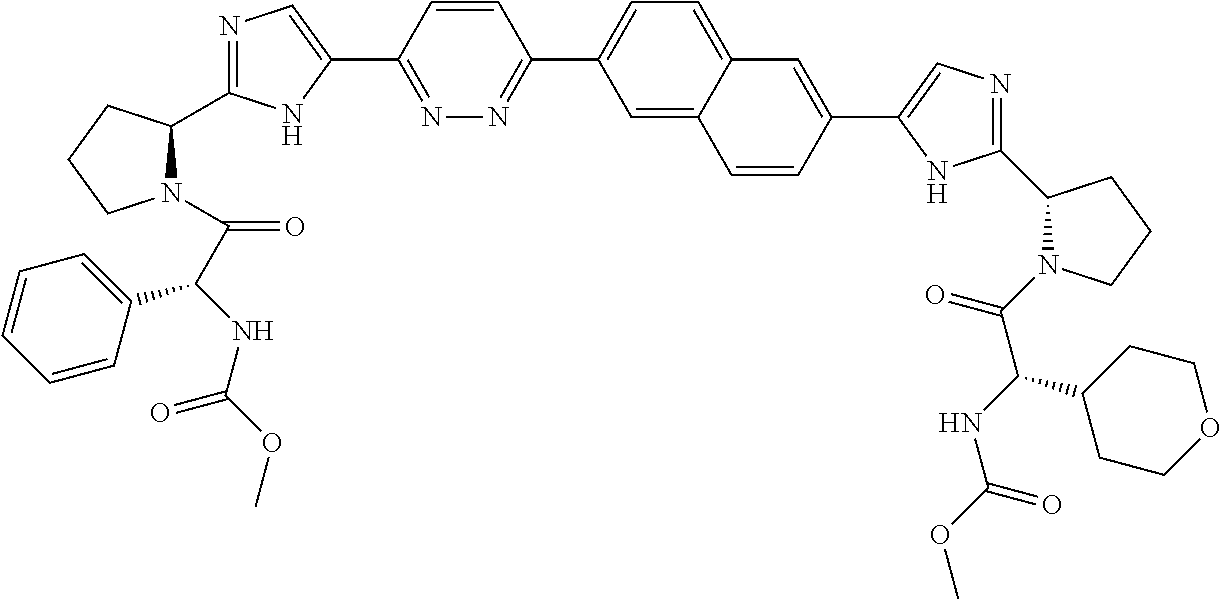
N1=C(C2=CN=C(C3N(C(C(C4=CC=CC=C4)NC(OC)=O)=O)CCC3)N2)C=CC(C2=CC=C3C(=C2)C=CC(C2=CN=C(C4N(C(C(NC(OC)=O)C5CCOCC5)=O)CCC4)N2)=C3)=N1
